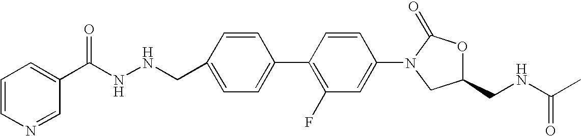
C1=C(CNNC(=O)C2=CC=CN=C2)C=CC(C2=C(F)C=C(N3CC(CNC(C)=O)OC3=O)C=C2)=C1
